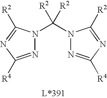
N1(C([R2])([R2])N2N=C([R4])N=C2[R2])N=C([R4])N=C1[R2]
